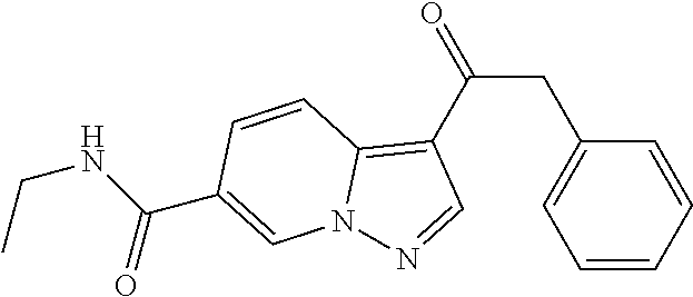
C1=CC=CC(CC(=O)C2=C3N(N=C2)C=C(C(NCC)=O)C=C3)=C1
